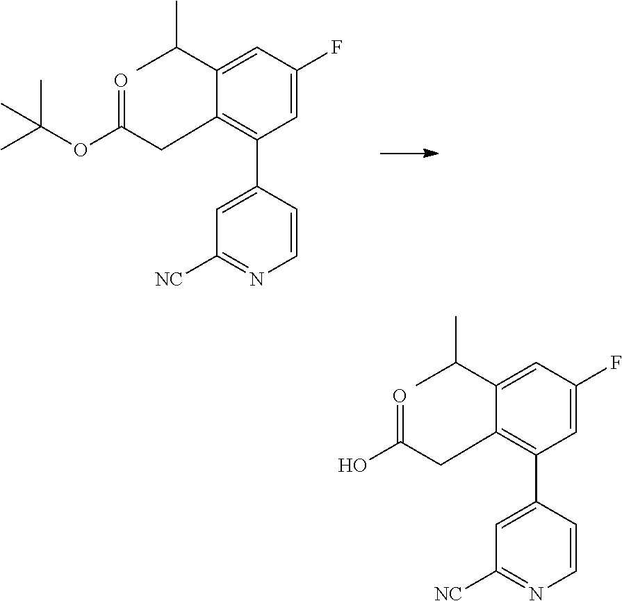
C1=C(F)C=C(C(C)C)C(CC(OC(C)(C)C)=O)=C1C1=CC([NC])=NC=C1.C1=C(F)C=C(C(C)C)C(CC(O)=O)=C1C1=CC([NC])=NC=C1
